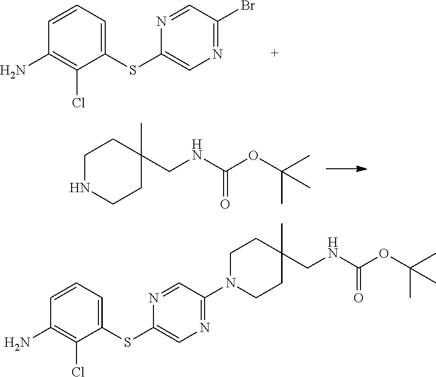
C1=CC=C(SC2=CN=C(Br)C=N2)C(Cl)=C1N.C1NCCC(C)(CNC(OC(C)(C)C)=O)C1.C1=CC=C(SC2=CN=C(N3CCC(C)(CNC(OC(C)(C)C)=O)CC3)C=N2)C(Cl)=C1N
